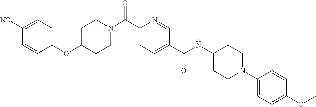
C(C1=CC=C(C(NC2CCN(C3=CC=C(OC)C=C3)CC2)=O)C=N1)(=O)N1CCC(OC2=CC=C([NC])C=C2)CC1
